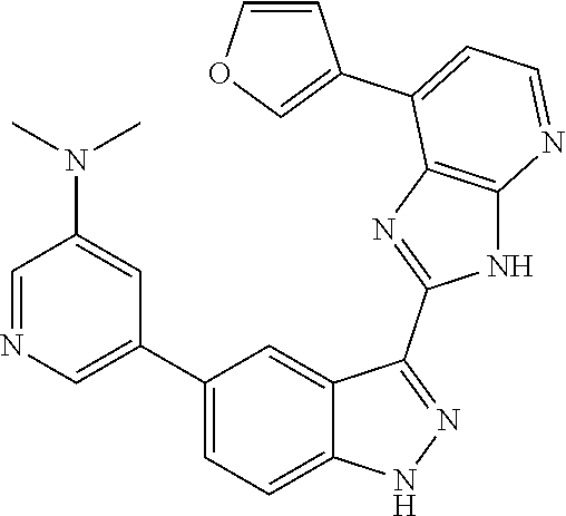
C1=NC=C(C2=CC=C3C(=C2)C(C2=NC4=C(N2)N=CC=C4C2=COC=C2)=NN3)C=C1N(C)C
